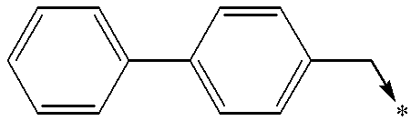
C1=CC(C2=CC=C(C->*)C=C2)=CC=C1
